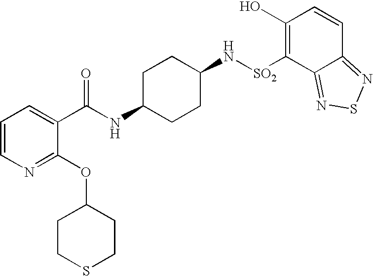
C1CC(NC(=O)C2=CC=CN=C2OC2CCSCC2)CCC1N[SO2]C1=C(O)C=CC2=NSN=C12
